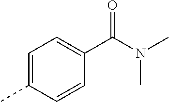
C1=C(C)C=CC(C(N(C)C)=O)=C1
